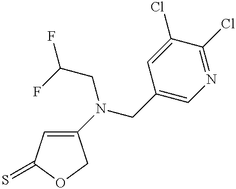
C1(N(CC(F)F)CC2=CN=C(Cl)C(Cl)=C2)=CC(=S)OC1
